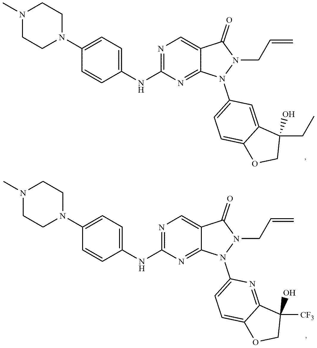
N1(C)CCN(C2=CC=C(NC3=NC=C4C(=N3)N(C3=CC=C5C(=C3)C(CC)(O)CO5)N(CC=C)C4=O)C=C2)CC1.N1(C)CCN(C2=CC=C(NC3=NC=C4C(=N3)N(C3=CC=C5C(=N3)C([CF3])(O)CO5)N(CC=C)C4=O)C=C2)CC1
